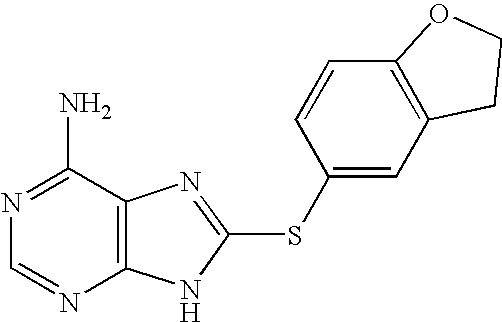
N1=C(N)C2=C(N=C1)NC(SC1=CC3=C(C=C1)OCC3)=N2
